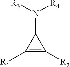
C1([R1])=C([R2])C1N([R3])[R4]
